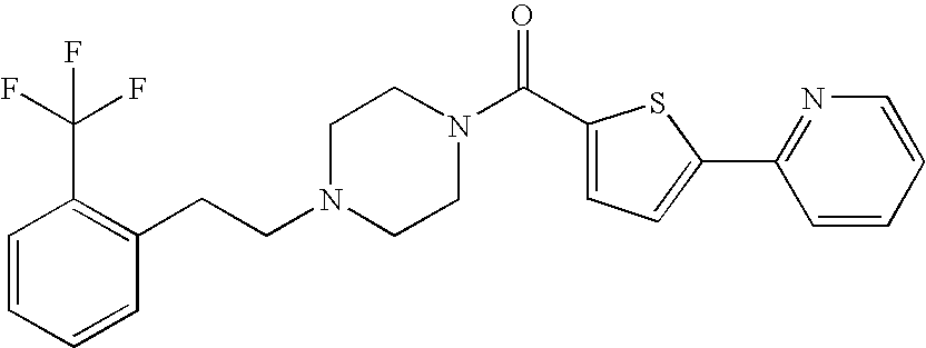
C(N1CCN(C(C2=CC=C(C3=NC=CC=C3)S2)=O)CC1)CC1=C(C(F)(F)F)C=CC=C1
